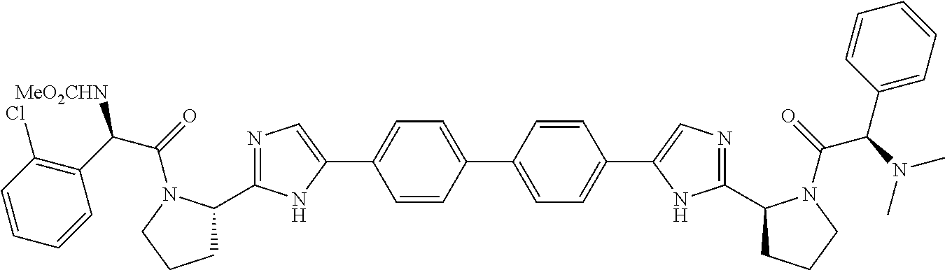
C1=CC(C2=CC=C(C3=CN=C(C4CCCN4C(=O)C(N(C)C)C4=CC=CC=C4)N3)C=C2)=CC=C1C1=CN=C(C2CCCN2C(=O)C(C2=C(Cl)C=CC=C2)[MeO2CHN])N1
